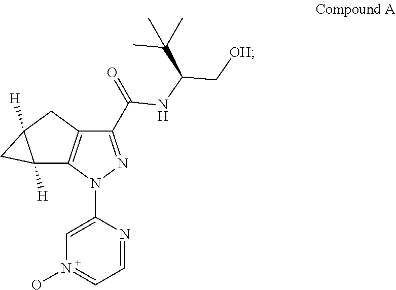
C12([H])C3=C(CC1([H])C2)C(C(NC(C[OH])C(C)(C)C)=O)=NN3C1=CN(O)=CC=N1
